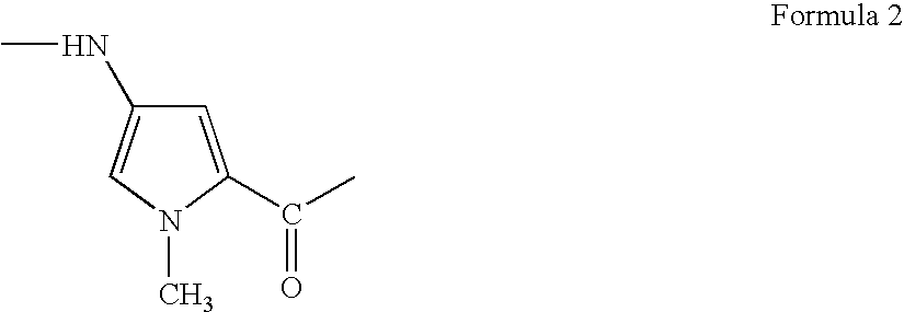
C1=C(C(C)=O)N(C)C=C1NC
